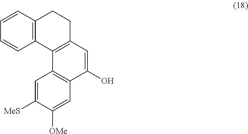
C1=CC2=C(C=C1)C1=C(CC2)C=C(O)C2=C1C=C([MeS])C([OMe])=C2
